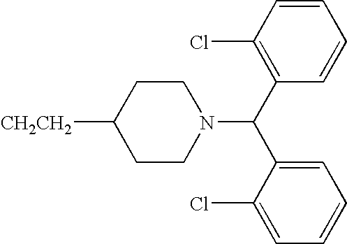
[CH2CH2]C1CCN(C(C2=C(Cl)C=CC=C2)C2=CC=CC=C2Cl)CC1
